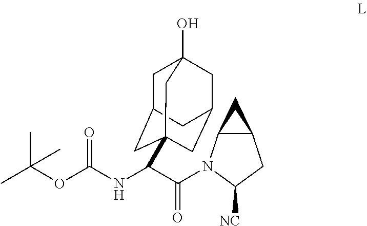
C1C2CC3(C(NC(OC(C)(C)C)=O)C(=O)N4C5C(CC4[NC])C5)CC(CC1(O)C3)C2
